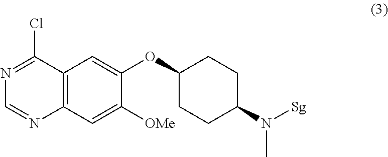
C12=C(C=C([OMe])C(OC3CCC(N([Sg])C)CC3)=C1)N=CN=C2Cl
